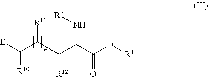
C(C(C(C(C(O[R4])=O)N[R7])[R12])[R11])([E])[R10]
